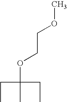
C(OCCOC)(C)(CC)CC
